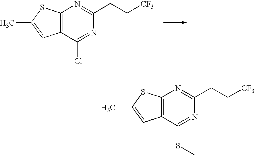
C12=C(C(Cl)=NC(CC[CF3])=N1)C=C(C)S2.C12=C(C(SC)=NC(CC[CF3])=N1)C=C(C)S2
